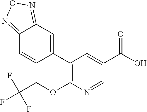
C1(C2=C(OCC(F)(F)F)N=CC(C(O)=O)=C2)=CC2=NON=C2C=C1
